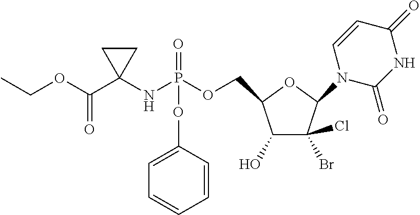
O(C(C1(NP(OCC2C(O)C(Br)(Cl)C(N3C(=O)NC(=O)C=C3)O2)(=O)OC2=CC=CC=C2)CC1)=O)CC
